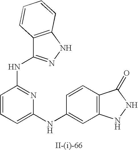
C1=CC=C(NC2=CC3=C(C=C2)C(=O)NN3)N=C1NC1=NNC2=C1C=CC=C2
